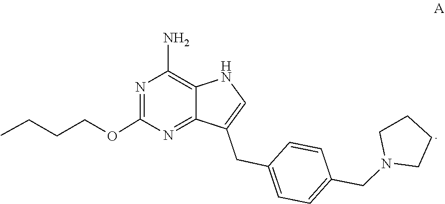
C(CC)COC1=NC(N)=C2NC=C(CC3=CC=C(CN4CCCC4)C=C3)C2=N1
